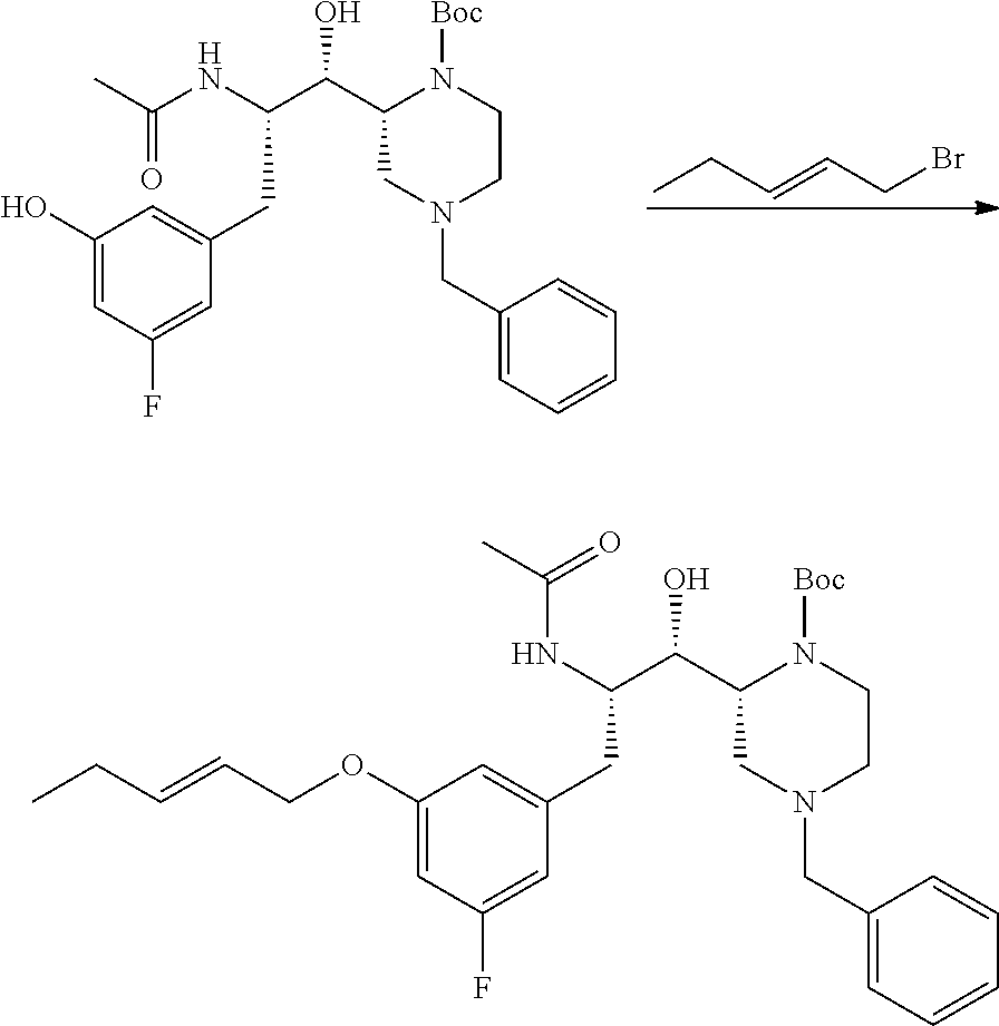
CCC=CCBr.C1(O)=CC(F)=CC(CC(C(C2CN(CC3=CC=CC=C3)CCN2[Boc])O)NC(C)=O)=C1.C1(OCC=CCC)=CC(F)=CC(CC(C(C2CN(CC3=CC=CC=C3)CCN2[Boc])O)NC(C)=O)=C1
